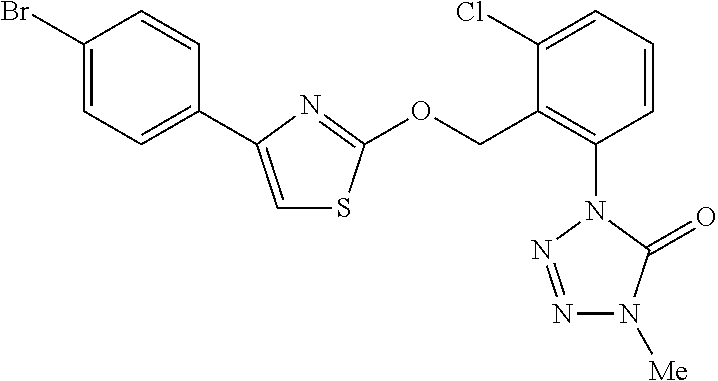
C1(Cl)=CC=CC(N2N=NN([Me])C2=O)=C1COC1=NC(C2=CC=C(Br)C=C2)=CS1
